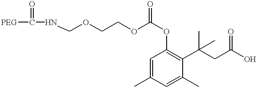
C(OCCOC(OC1=C(C(CC(O)=O)(C)C)C(C)=CC(C)=C1)=O)NC([PEG])=O
